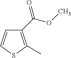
C1(C(OC)=O)=C(C)SC=C1
